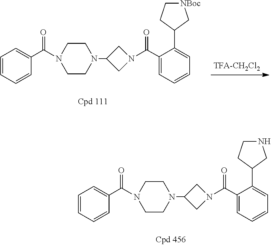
C1=CC=CC(C(=O)N2CCN(C3CN(C(C4=CC=CC=C4C4C[NBoc]CC4)=O)C3)CC2)=C1.C1=CC=CC(C(=O)N2CCN(C3CN(C(C4=CC=CC=C4C4CNCC4)=O)C3)CC2)=C1
